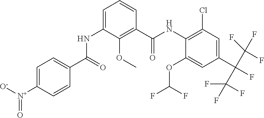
C1(OC(F)F)=CC(C(F)(C(F)(F)F)C(F)(F)F)=CC(Cl)=C1NC(C1=C(OC)C(NC(C2=CC=C([N+]([O-])=O)C=C2)=O)=CC=C1)=O
